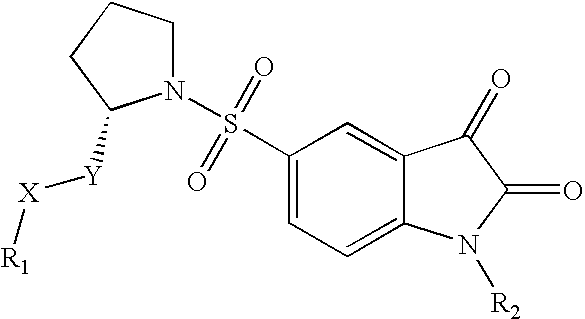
C1(S(N2CCCC2[Y][X][R1])(=O)=O)=CC=C2C(=C1)C(=O)C(=O)N2[R2]
